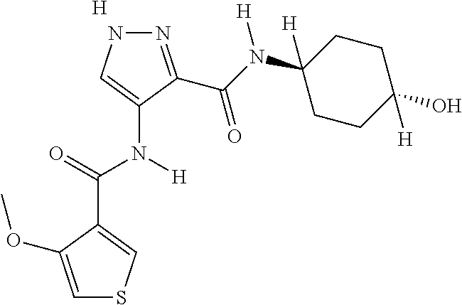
[H].C1(C(=O)N([H])C2=CNN=C2C(N(C2([H])CCC(O)([H])CC2)[H])=O)=CSC=C1OC
